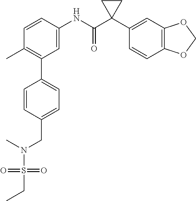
C1=C(NC(C2(C3=CC4=C(C=C3)OCO4)CC2)=O)C=CC(C)=C1C1=CC=C(CN(C)S(=O)(=O)CC)C=C1
